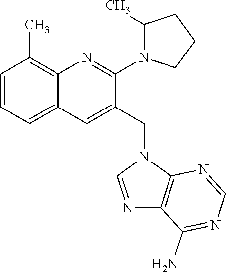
C1=CC=C2C(=C1C)N=C(N1CCCC1C)C(CN1C=NC3=C1N=CN=C3N)=C2
